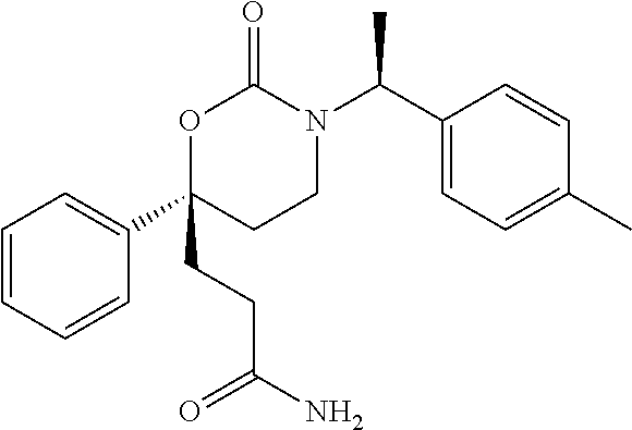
C1=CC=CC(C2(CCC(N)=O)CCN(C(C3=CC=C(C)C=C3)C)C(=O)O2)=C1
